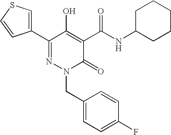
C1(CN2N=C(C3=CSC=C3)C(O)=C(C(NC3CCCCC3)=O)C2=O)=CC=C(F)C=C1
